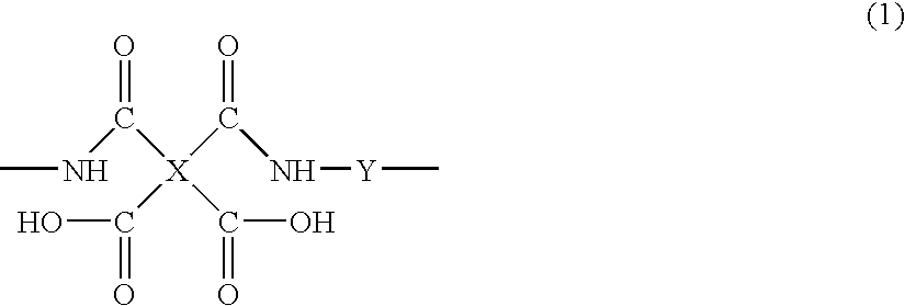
CNC([X](C(=O)O)(C(=O)O)C(N[Y]C)=O)=O
